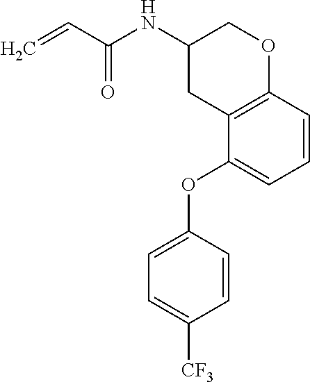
C1(NC(C=C)=O)CC2=C(OC1)C=CC=C2OC1=CC=C([CF3])C=C1
